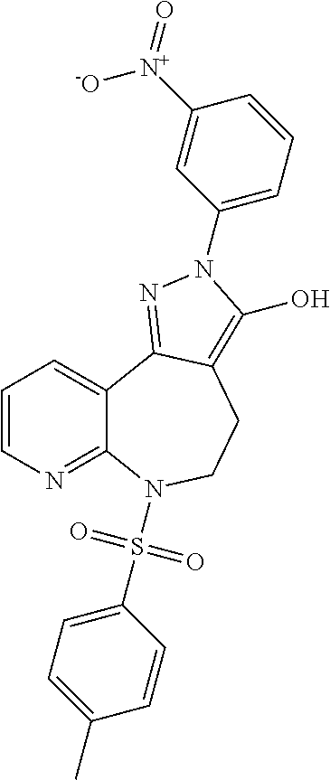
C1=CN=C2C(=C1)C1=NN(C3=CC=CC([N+]([-O])=O)=C3)C(O)=C1CCN2S(C1=CC=C(C)C=C1)(=O)=O
